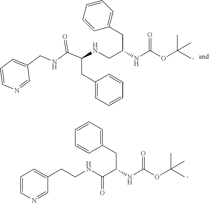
C(C1=CC=CC=C1)C(NCC(CC1=CC=CC=C1)NC(=O)OC(C)(C)C)C(NCC1=CC=CN=C1)=O.C1=CN=CC(CCNC(=O)C(CC2=CC=CC=C2)NC(=O)OC(C)(C)C)=C1
